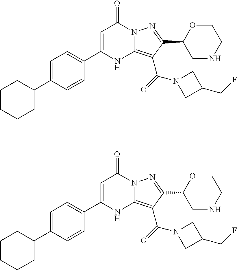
C1=C(C2=CC=C(C3CCCCC3)C=C2)NC2=C(C(N3CC(CF)C3)=O)C(C3CNCCO3)=NN2C1=O.C1=C(C2=CC=C(C3CCCCC3)C=C2)NC2=C(C(N3CC(CF)C3)=O)C(C3CNCCO3)=NN2C1=O
